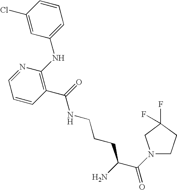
C1(C(NCCCC(C(N2CCC(F)(F)C2)=O)N)=O)=C(NC2=CC=CC(Cl)=C2)N=CC=C1
